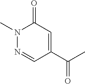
C1=C(C(C)=O)C=NN(C)C1=O
